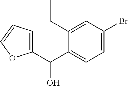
C1(CC)=CC(Br)=CC=C1C(O)C1=CC=CO1
